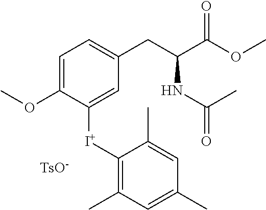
C1=C(OC)C([I+]C2=C(C)C=C(C)C=C2C)=CC(CC(C(OC)=O)NC(=O)C)=C1.[TsO-]
